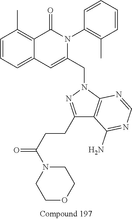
C1=CC=C2C(=C1C)C(=O)N(C1=C(C)C=CC=C1)C(CN1N=C(CCC(=O)N3CCOCC3)C3=C1N=CN=C3N)=C2
